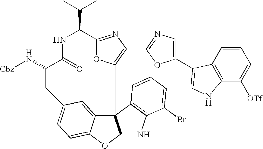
C12=NC(C3=NC=C(C4=CNC5=C4C=CC=C5[OTf])O3)=C(O1)C13C4=CC(=CC=C4OC1NC1=C3C=CC=C1Br)CC(N[Cbz])C(=O)NC2C(C)C
